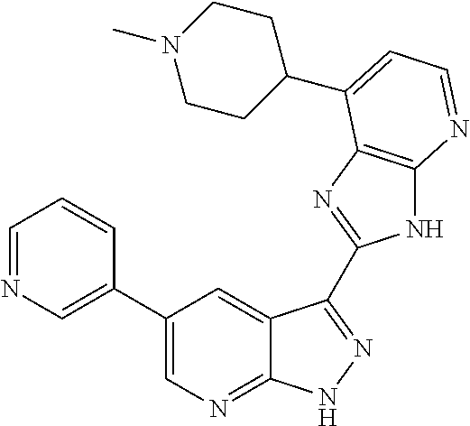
C1(C2=CN=CC=C2)=CN=C2C(=C1)C(C1=NC3=C(N1)N=CC=C3C1CCN(C)CC1)=NN2
